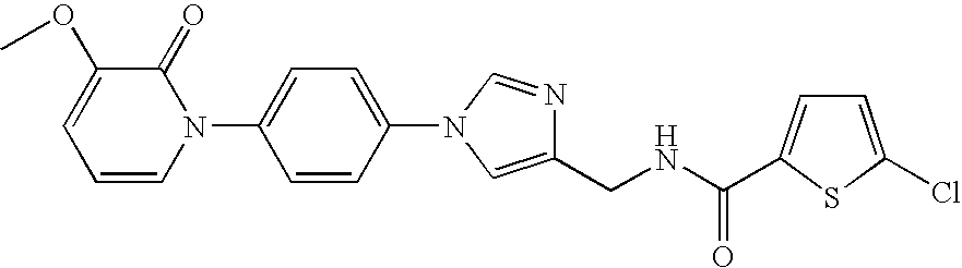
C1=CN(C2=CC=C(N3C=NC(CNC(=O)C4=CC=C(Cl)S4)=C3)C=C2)C(=O)C(OC)=C1
